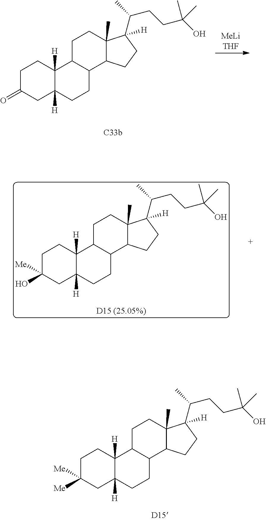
C1C(=O)CC2([H])C([H])(C1)C1C(CC2)C2C(C)(CC1)C(C(CCC(O)(C)C)C)([H])CC2.C1C(O)([Me])CC2([H])C([H])(C1)C1C(CC2)C2C(C)(CC1)C(C(CCC(O)(C)C)C)([H])CC2.C1C([Me])([Me])CC2([H])C([H])(C1)C1C(CC2)C2C(C)(CC1)C(C(CCC(O)(C)C)C)([H])CC2
